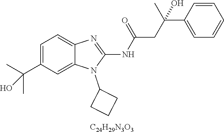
C1=C(C(C)(C)O)C=C2C(=C1)N=C(NC(CC(C1=CC=CC=C1)(C)O)=O)N2C1CCC1.[C24H29N3O3]
